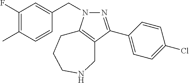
C1(F)=C(C)C=CC(CN2N=C(C3=CC=C(Cl)C=C3)C3=C2CCCNC3)=C1
